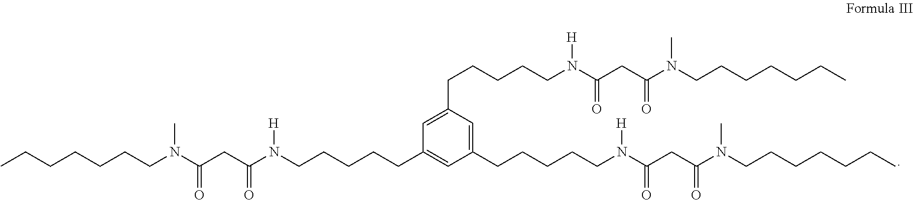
C1(CCCCCN(C(CC(N(CCCCCCC)C)=O)=O)[H])=CC(CCCCCN(C(CC(N(CCCCCCC)C)=O)=O)[H])=CC(CCCCCN(C(CC(N(CCCCCCC)C)=O)=O)[H])=C1
